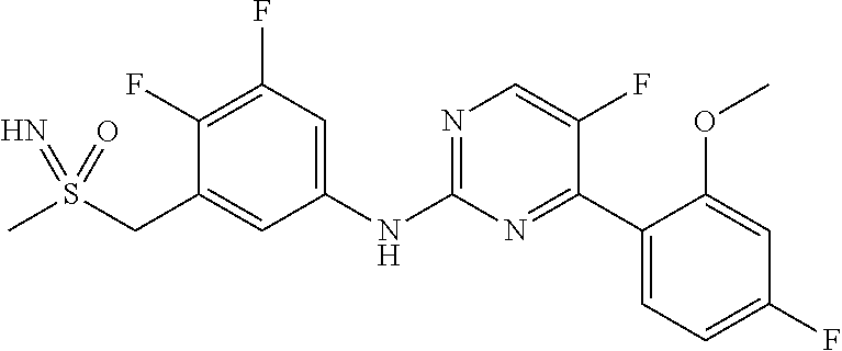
C1(F)=C(F)C=C(NC2=NC=C(F)C(C3=CC=C(F)C=C3OC)=N2)C=C1CS(C)(=N)=O
